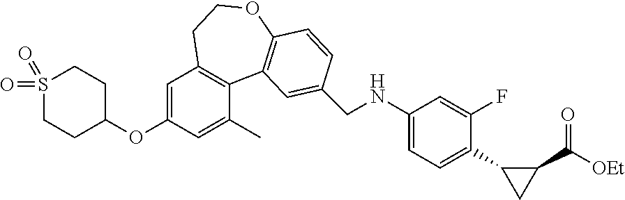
S1(=O)(=O)CCC(OC2=CC3=C(C(C)=C2)C2=C(OCC3)C=CC(CNC3=CC=C(C4CC4C([OEt])=O)C(F)=C3)=C2)CC1
